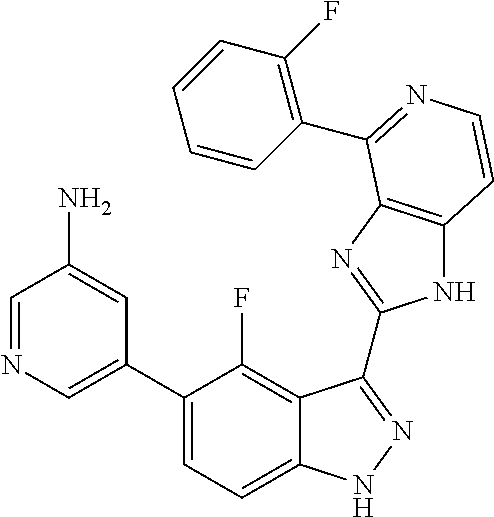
C1=C(C2=CC=C3C(=C2F)C(C2=NC4=C(N2)C=CN=C4C2=C(F)C=CC=C2)=NN3)C=C(N)C=N1
